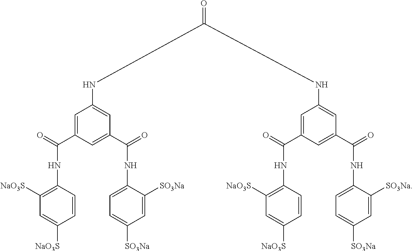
N(C1=CC(C(NC2=CC=C([SO3Na])C=C2[SO3Na])=O)=CC(C(NC2=C([NaO3S])C=C([NaO3S])C=C2)=O)=C1)C(NC1=CC(C(NC2=CC=C([SO3Na])C=C2[SO3Na])=O)=CC(C(NC2=C([NaO3S])C=C([NaO3S])C=C2)=O)=C1)=O
